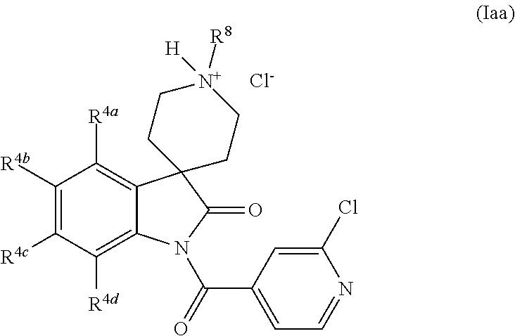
C1([R4b])=C([R4c])C([R4d])=C2C(=C1[R4a])C1(C(=O)N2C(=O)C2=CC=NC(Cl)=C2)CC[N+]([R8])([H])CC1.[Cl-]
